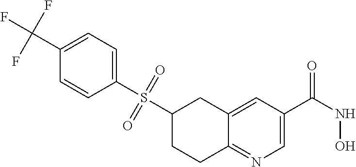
C1(S(C2CCC3=NC=C(C(NO)=O)C=C3C2)(=O)=O)=CC=C(C(F)(F)F)C=C1
